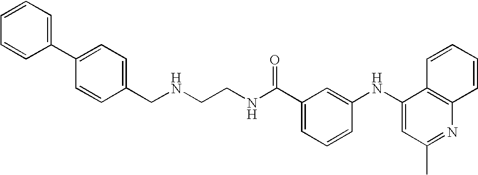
C(C1=CC=CC(NC2=CC(C)=NC3=C2C=CC=C3)=C1)(NCCNCC1=CC=C(C2=CC=CC=C2)C=C1)=O
